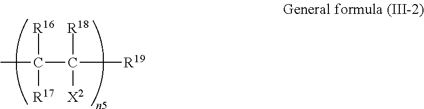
CC(C([R19])([R18])[X2])([R16])[R17]
